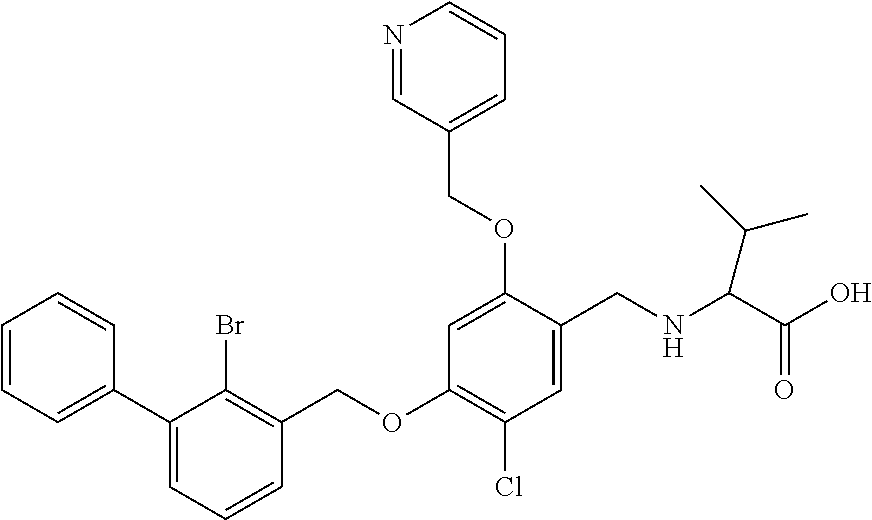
C1=CC=CC(C2=CC=CC(COC3=C(Cl)C=C(CNC(C(O)=O)C(C)C)C(OCC4=CC=CN=C4)=C3)=C2Br)=C1
